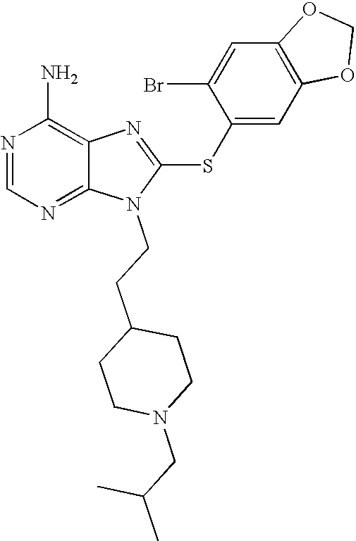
N1=CN=C2C(=C1N)N=C(SC1=CC3=C(C=C1Br)OCO3)N2CCC1CCN(CC(C)C)CC1
